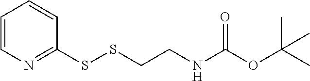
C1=CN=C(SSCCNC(OC(C)(C)C)=O)C=C1
